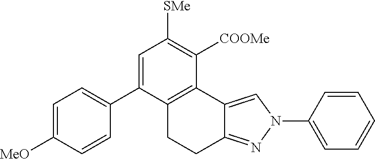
C1=C(C2=CC=C([MeO])C=C2)C2=C(C([COOMe])=C1[SMe])C1=CN(C3=CC=CC=C3)N=C1CC2
